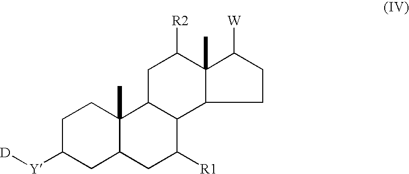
C1C([Y][D])CC2C(C)(C1)C1C(C([R1])C2)C2CCC([W])C2(C)C([R2])C1
